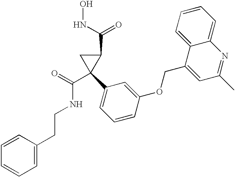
C1(C2=CC=CC(OCC3=CC(C)=NC4=CC=CC=C34)=C2)(C(=O)NCCC2=CC=CC=C2)C(C(NO)=O)C1
